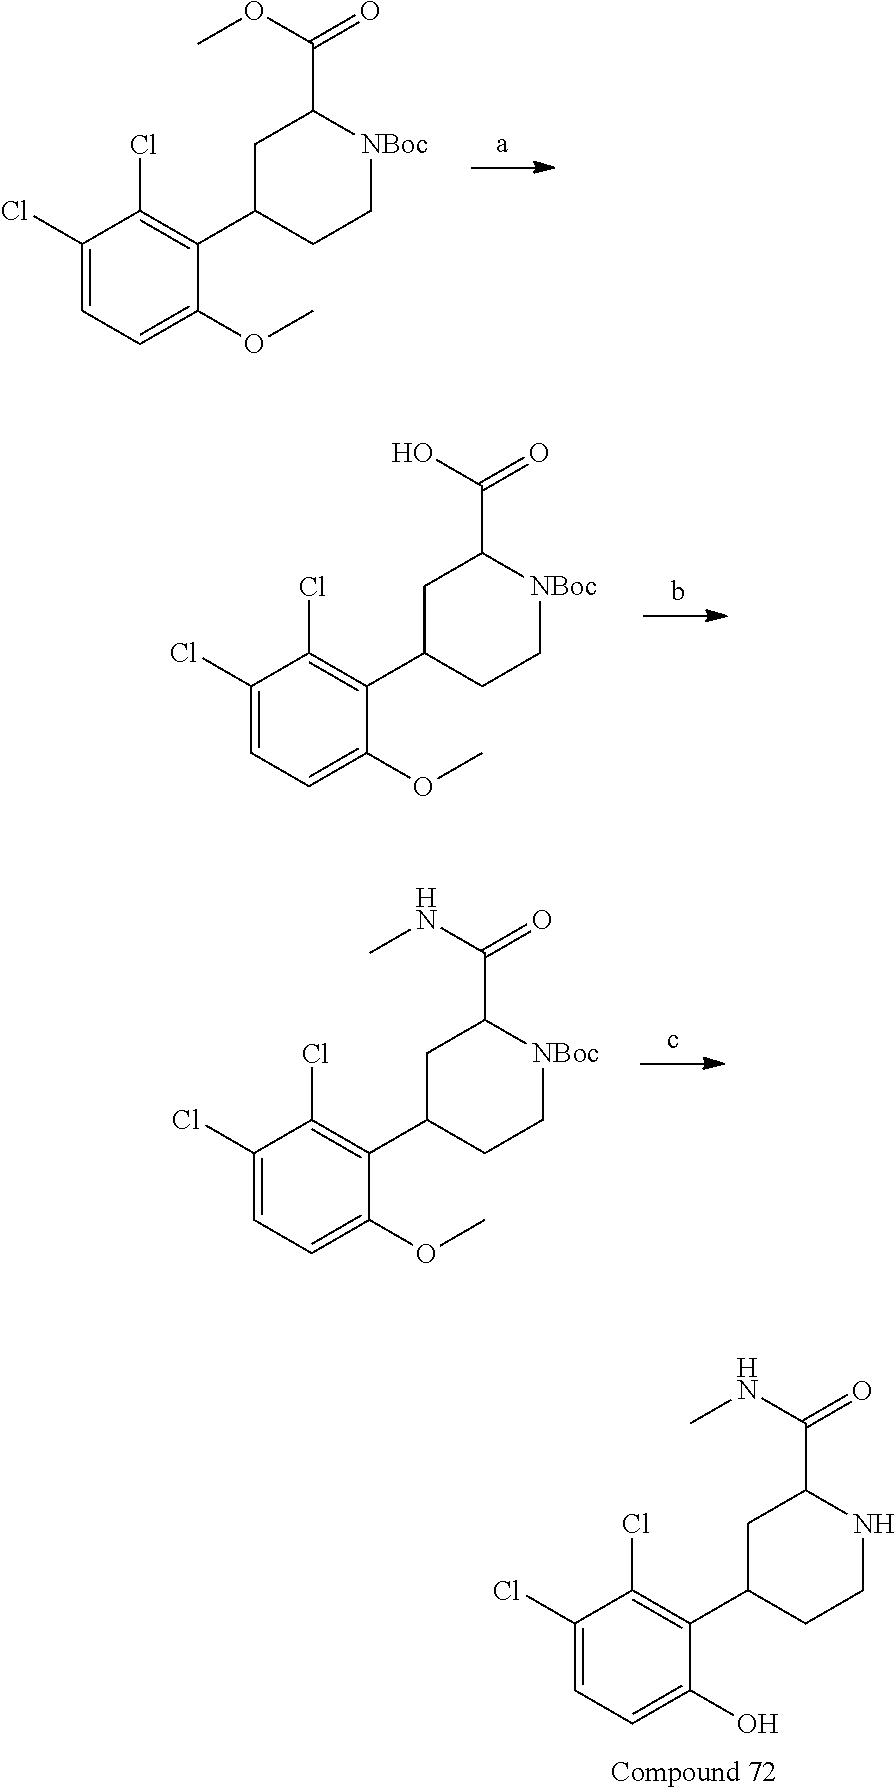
C1(Cl)=CC=C(O)C(C2CCNC(C(NC)=O)C2)=C1Cl.C1(Cl)=CC=C(OC)C(C2CC[NBoc]C(C(OC)=O)C2)=C1Cl.C1(Cl)=CC=C(OC)C(C2CC[NBoc]C(C(O)=O)C2)=C1Cl.C1(Cl)=CC=C(OC)C(C2CC[NBoc]C(C(NC)=O)C2)=C1Cl
